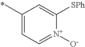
C1(C)=CC=[N+]([O-])C([SPh])=C1
